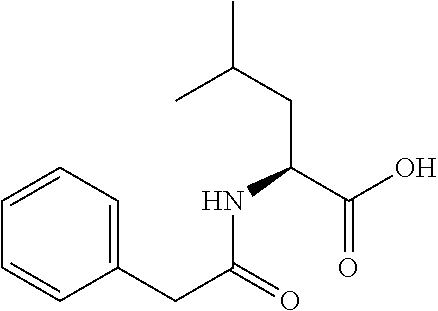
C(CC(C(O)=O)NC(CC1=CC=CC=C1)=O)(C)C
